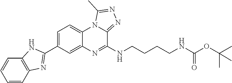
N(CCCCNC(OC(C)(C)C)=O)C1=NC2=CC(C3=NC4=C(C=CC=C4)N3)=CC=C2N2C1=NN=C2C
